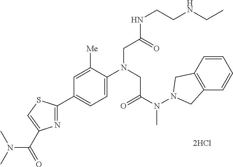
C1=C([Me])C(N(CC(N(N2CC3=C(C2)C=CC=C3)C)=O)CC(NCCNCC)=O)=CC=C1C1=NC(C(=O)N(C)C)=CS1
